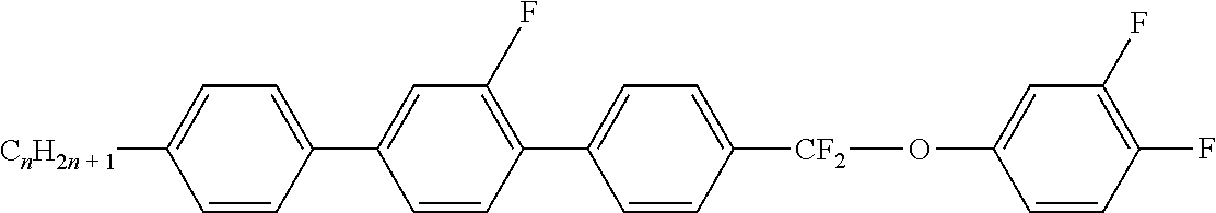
C1=CC(C2=CC(F)=C(C3=CC=C([CF2]OC4=CC(F)=C(F)C=C4)C=C3)C=C2)=CC=C1[CnH2n + 1]
